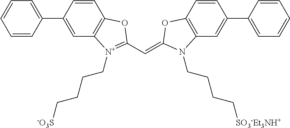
C1=CC(C2=CC=CC=C2)=CC2=C1OC(C=C1OC3=C(C=C(C4=CC=CC=C4)C=C3)N1CCCC[SO3-Et3NH+])=[N+]2CCCC[-O3S]
